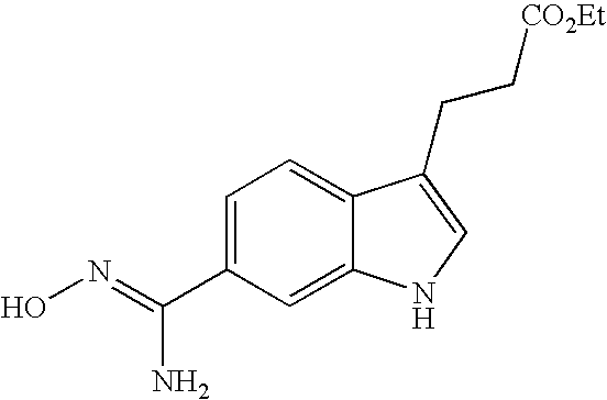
C1=C(C(=NO)N)C=C2C(=C1)C(CC[CO2Et])=CN2
